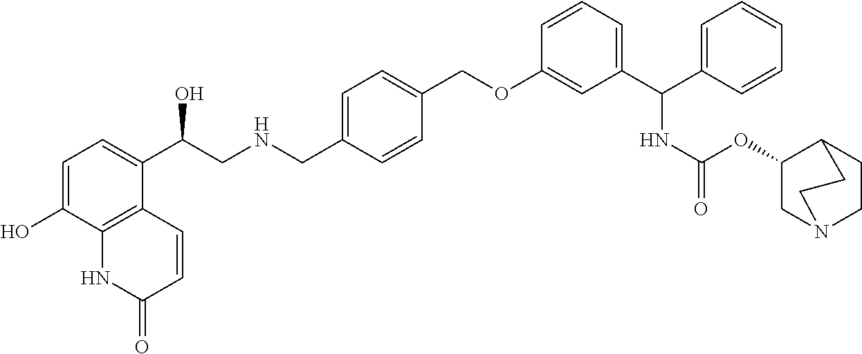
O(C1=CC(C(C2=CC=CC=C2)NC(=O)OC2CN3CCC2CC3)=CC=C1)CC1=CC=C(CNCC(C2=CC=C(O)C3=C2C=CC(=O)N3)O)C=C1
